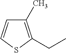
C1(C)=C(CC)SC=C1
